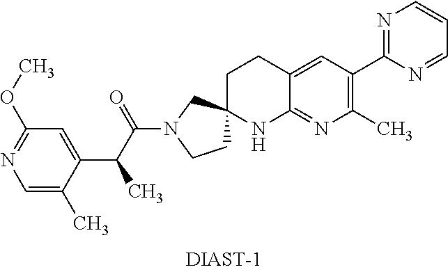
C1CN(C(C(C2=CC(OC)=NC=C2C)C)=O)CC12CCC1=CC(C3=NC=CC=N3)=C(C)N=C1N2
